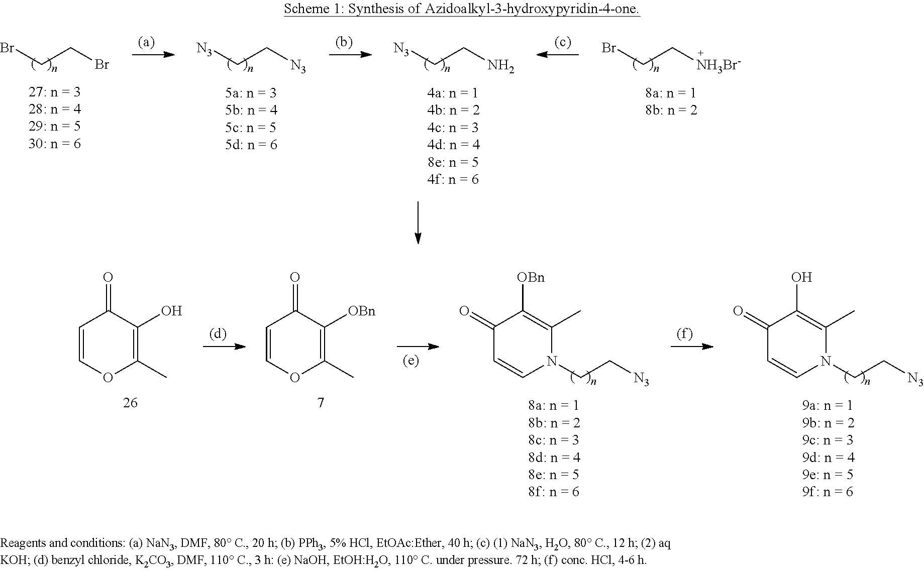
C1=COC(C)=C(O)C1=O.C1=COC(C)=C([OBn])C1=O.C1(=O)C=CN(CC[N3])C(C)=C1[OBn].C1(=O)C=CN(CC[N3])C(C)=C1O.BrCCBr.[N3]CCN.[N3]CC[N3].BrCC[NH3Br-]
